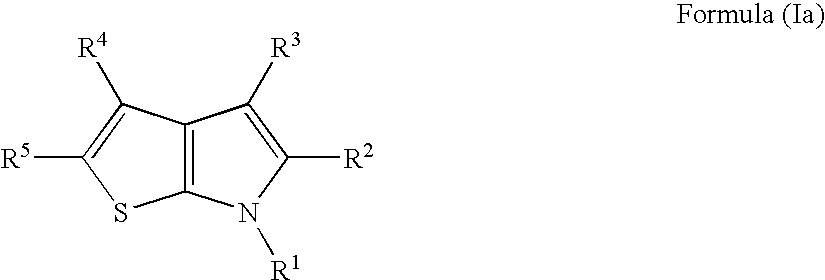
C12=C(C([R4])=C([R5])S1)C([R3])=C([R2])N2[R1]
